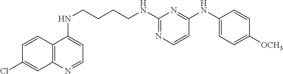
C12=C(N=CC=C1NCCCCNC1=NC=CC(NC3=CC=C([OCH3])C=C3)=N1)C=C(Cl)C=C2
